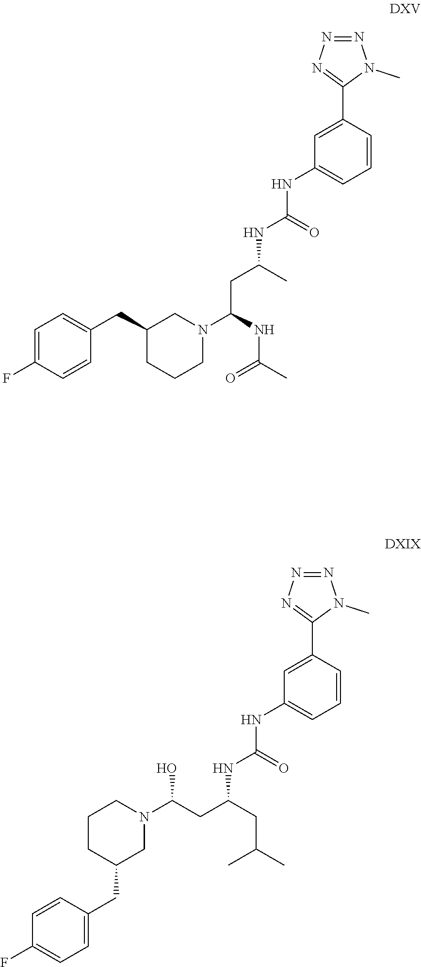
C1=C(C2=NN=NN2C)C=CC=C1NC(=O)NC(CC(N1CC(CC2=CC=C(F)C=C2)CCC1)NC(C)=O)C.C1=C(C2=NN=NN2C)C=CC=C1NC(=O)NC(CC(N1CCCC(CC2=CC=C(F)C=C2)C1)O)CC(C)C
